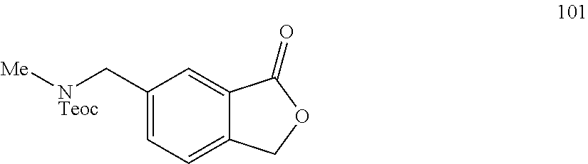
C1(C[NTeoc][Me])=CC=C2C(=C1)C(=O)OC2
